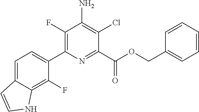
C1=C2C(=C(F)C(C3=C(F)C(N)=C(Cl)C(C(OCC4=CC=CC=C4)=O)=N3)=C1)NC=C2
